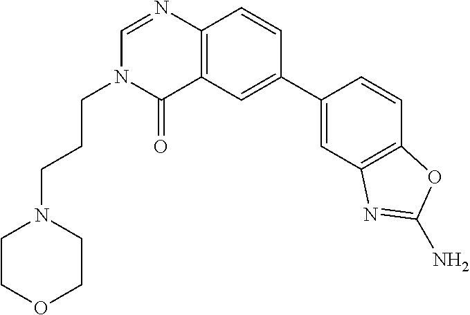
C1(C2=CC3=C(C=C2)N=CN(CCCN2CCOCC2)C3=O)=CC2=C(C=C1)OC(N)=N2
